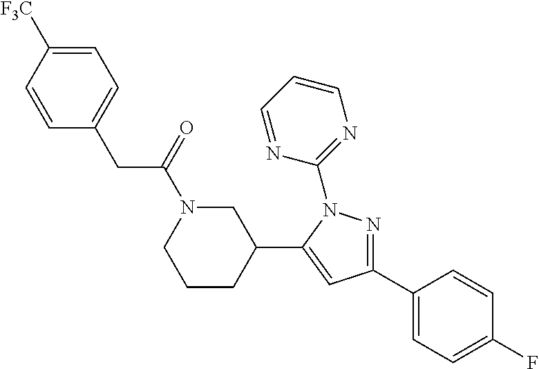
C1CCC(C2=CC(C3=CC=C(F)C=C3)=NN2C2=NC=CC=N2)CN1C(=O)CC1=CC=C([F3C])C=C1
